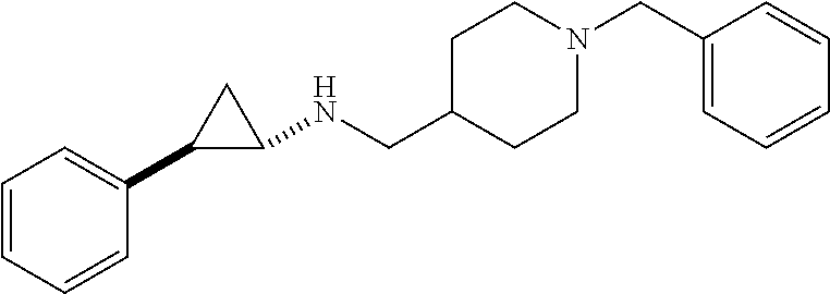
C1=CC=CC(C2CC2NCC2CCN(CC3=CC=CC=C3)CC2)=C1
